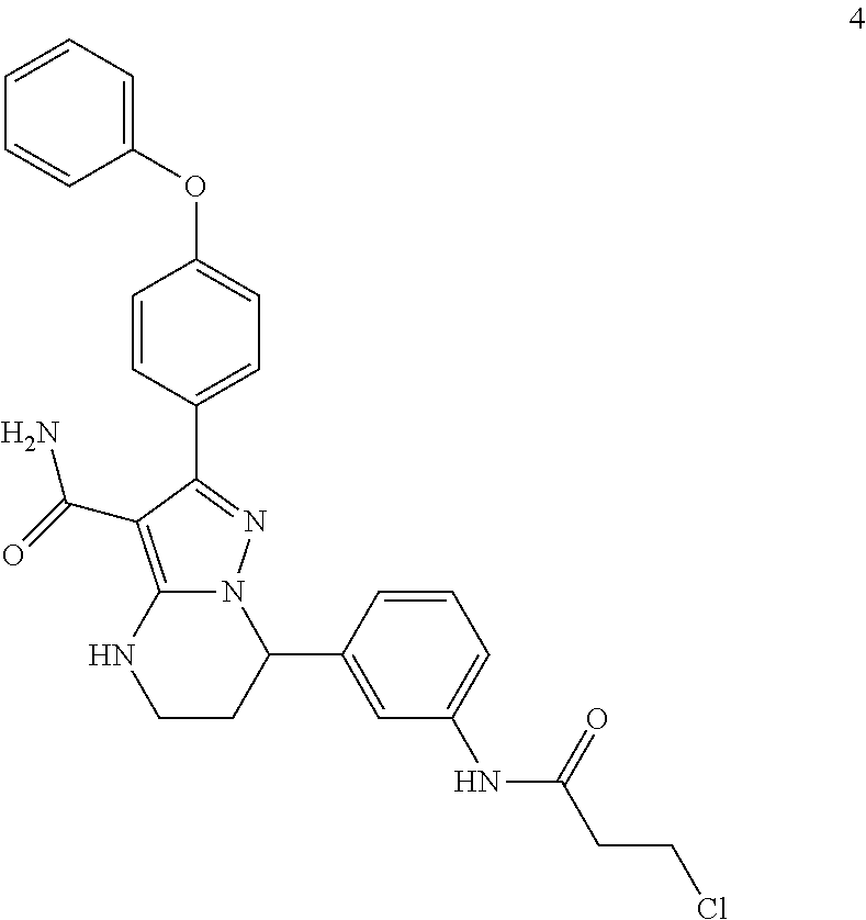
C1=CC=C(OC2=CC=C(C3=NN4C(=C3C(=O)N)NCCC4C3=CC(NC(CCCl)=O)=CC=C3)C=C2)C=C1
